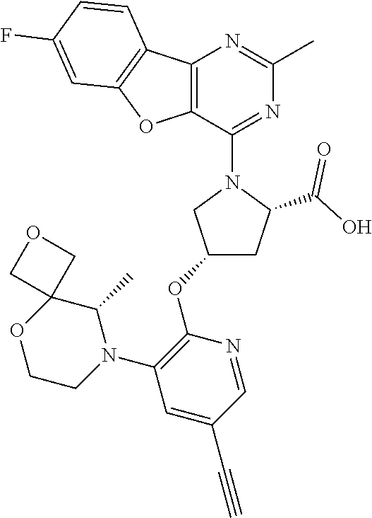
C12=C(C(N3CC(OC4=C(N5C(C)C6(OCC5)COC6)C=C(C#C)C=N4)CC3C(O)=O)=NC(C)=N1)OC1=C2C=CC(F)=C1
